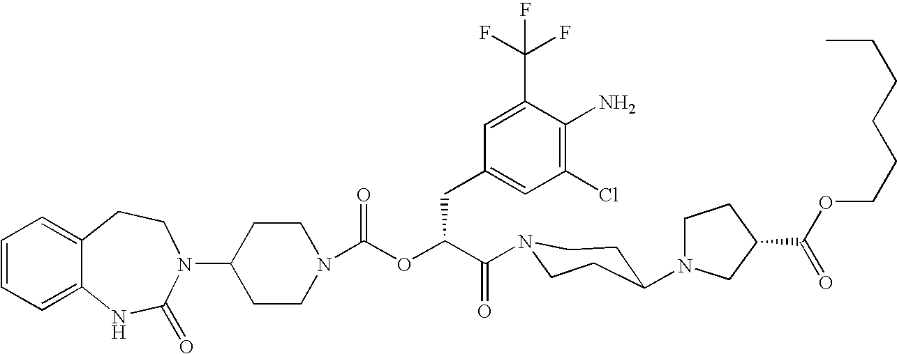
C12=CC=CC=C1NC(=O)N(C1CCN(C(OC(C(=O)N3CCC(N4CCC(C(OCCCCCC)=O)C4)CC3)CC3=CC(Cl)=C(N)C(C(F)(F)F)=C3)=O)CC1)CC2
